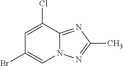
C1(Cl)=CC(Br)=CN2C1=NC(C)=N2
